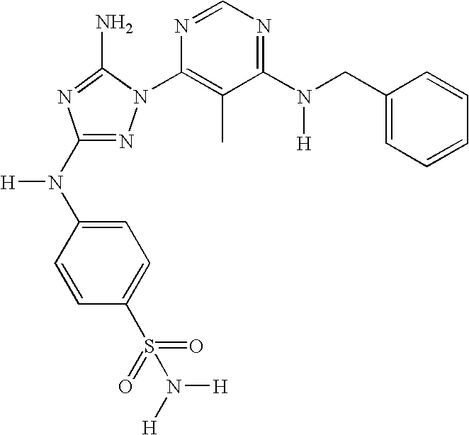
N1=C(N(C2=CC=C(S(=O)(=O)N([H])[H])C=C2)[H])N=C(N)N1C1=C(C)C(N(CC2=CC=CC=C2)[H])=NC=N1
